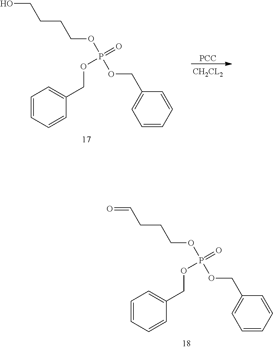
C1=CC=CC(COP(=O)(OCCCC=O)OCC2=CC=CC=C2)=C1.C1=CC=CC(COP(=O)(OCCCCO)OCC2=CC=CC=C2)=C1.[PCC]
